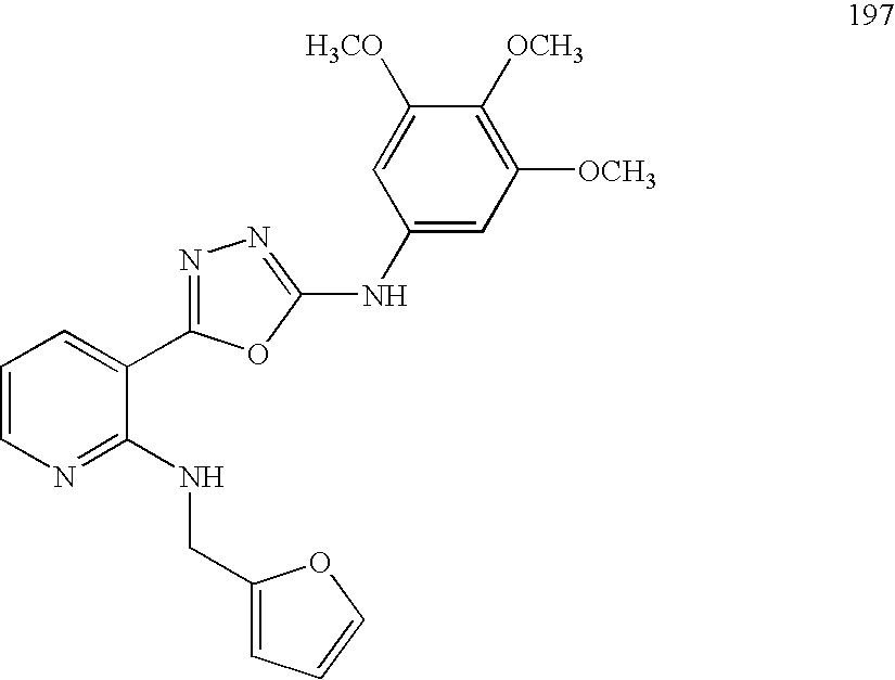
C1=CN=C(NCC2=CC=CO2)C(C2=NN=C(NC3=CC([OCH3])=C([OCH3])C([H3CO])=C3)O2)=C1
